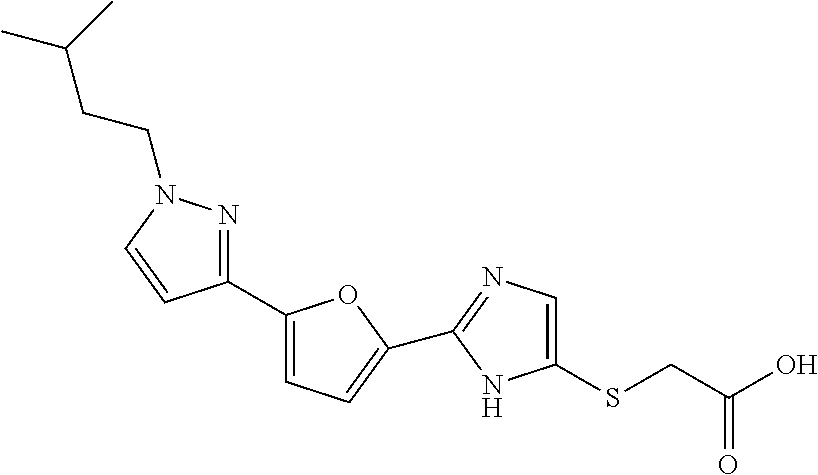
C1(C2=NN(CCC(C)C)C=C2)=CC=C(C2=NC=C(SCC(O)=O)N2)O1
